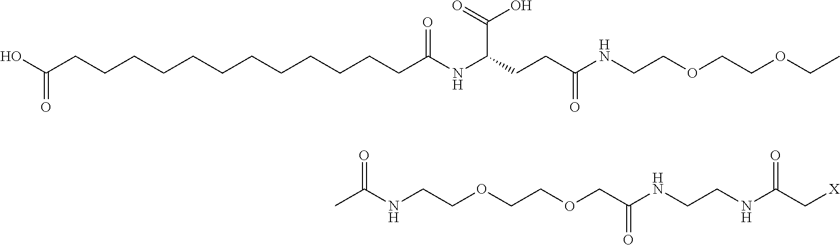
OC(CCCCCCCCCCCCC(NC(CCC(NCCOCCOCC)=O)C(=O)O)=O)=O.C(COCCOCC(NCCNC(C[X])=O)=O)NC(C)=O
